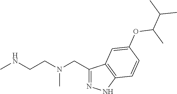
C1(CN(CCNC)C)=NNC2=C1C=C(OC(C(C)C)C)C=C2
